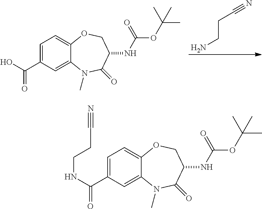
NCCC#N.C1=C(C(O)=O)C=C2C(=C1)OCC(NC(=O)OC(C)(C)C)C(=O)N2C.C1=C(C(=O)NCCC#N)C=C2C(=C1)OCC(NC(=O)OC(C)(C)C)C(=O)N2C
